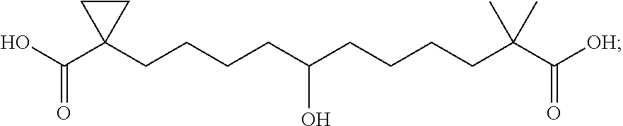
O=C(C1(CCCCC(CCCCC(C([OH])=O)(C)C)O)CC1)O
